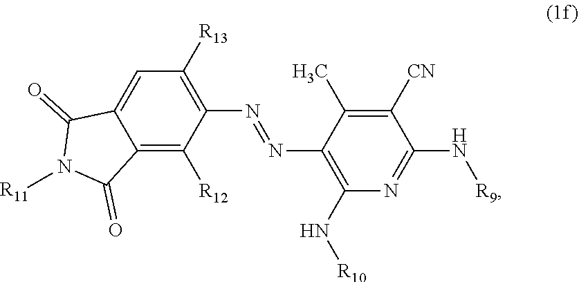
C12=C([R12])C(N=NC3=C(N[R10])N=C(N[R9])C([CN])=C3C)=C([R13])C=C1C(=O)N([R11])C2=O
